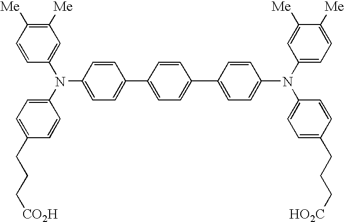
C1=CC(N(C2=CC=C(CCC[CO2H])C=C2)C2=CC=C(C3=CC=C(C4=CC=C(N(C5=CC=C([Me])C([Me])=C5)C5=CC=C(CCC[HO2C])C=C5)C=C4)C=C3)C=C2)=CC([Me])=C1[Me]
